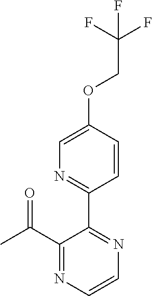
C1(C2=NC=C(OCC(F)(F)F)C=C2)=NC=CN=C1C(C)=O
